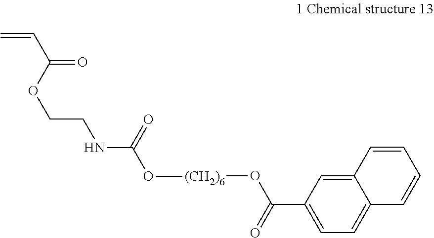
C12=CC=C(C(=O)O[(CH2)6]OC(NCCOC(C=C)=O)=O)C=C1C=CC=C2
